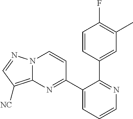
C1=CC(C2=NC=CC=C2C2=NC3=C([NC])C=NN3C=C2)=CC(C)=C1F
